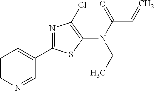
N(C(=O)C=C)(C1=C(Cl)N=C(C2=CC=CN=C2)S1)CC
